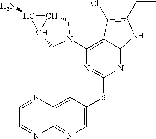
C1(N2CC3C(C3N)C2)=C2C(=NC(SC3=CN=C4C(=C3)N=CC=N4)=N1)NC(CC)=C2Cl
